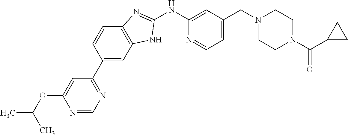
N1=CN=C(C2=CC3=C(C=C2)N=C(NC2=CC(CN4CCN(C(C5CC5)=O)CC4)=CC=N2)N3)C=C1OC(C)C
